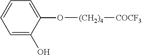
C1=C(O)C(O[(CH2)4][COCF3])=CC=C1
